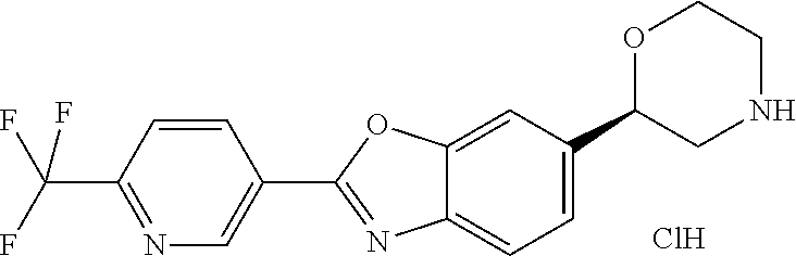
Cl.C12=CC(C3CNCCO3)=CC=C1N=C(C1=CN=C(C(F)(F)F)C=C1)O2
